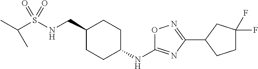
C(S(NCC1CCC(NC2=NC(C3CCC(F)(F)C3)=NO2)CC1)(=O)=O)(C)C
